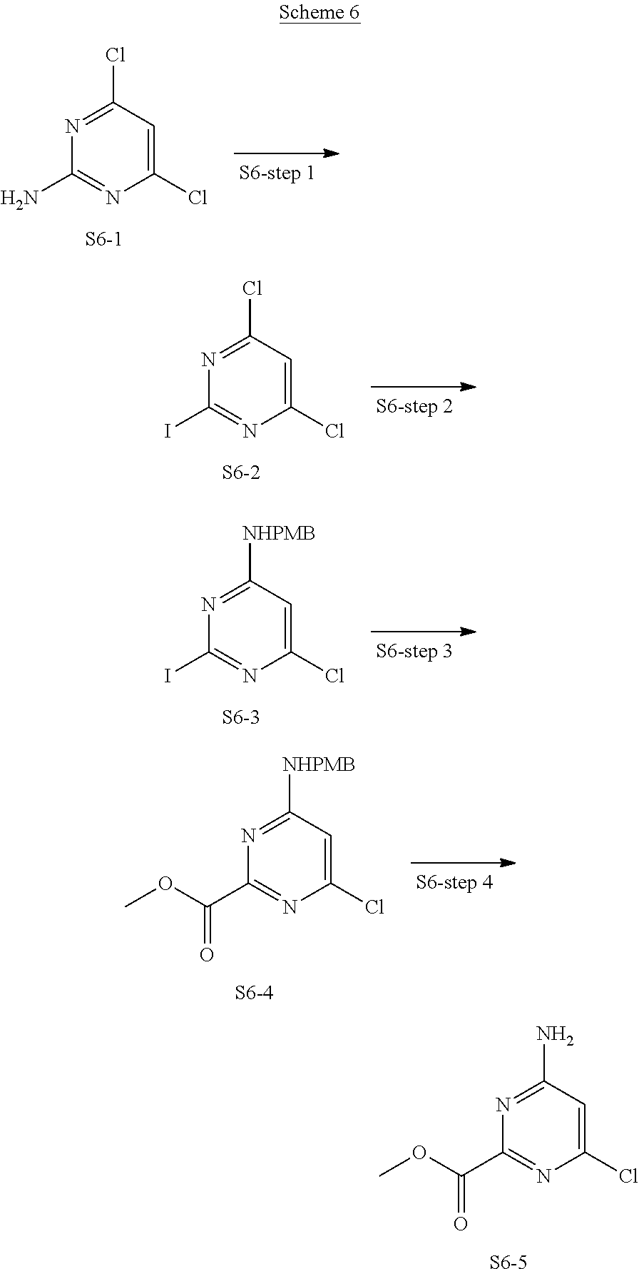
N1=C(Cl)C=C(Cl)N=C1N.[S6-1].N1=C(Cl)C=C(Cl)N=C1I.[S6-2].N1=C([NHPMB])C=C(Cl)N=C1I.[S6-3].N1=C([NHPMB])C=C(Cl)N=C1C(OC)=O.[S6-4].N1=C(N)C=C(Cl)N=C1C(OC)=O.[S6-5]
